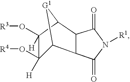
C1(O[R4])([H])C2C3C(C(C1(O[R3])[H])[G1]2)C(=O)N([R1])C3=O
